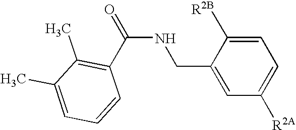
C(NCC1=CC([R2A])=CC=C1[R2B])(=O)C1=C(C)C(C)=CC=C1
